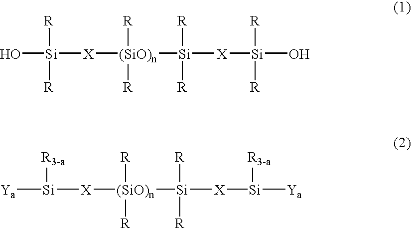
[Ya][Si]([X][(SiO)n]([Si]([X][Si]([Ya])[R3-a])([R])[R])([R])[R])[R3-a].O[Si]([X][(SiO)n]([Si]([X][Si](O)([R])[R])([R])[R])([R])[R])([R])[R]
